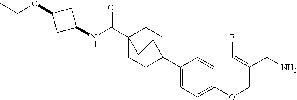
C1(C23CCC(C(NC4CC(OCC)C4)=O)(CC2)CC3)=CC=C(OCC(CN)=CF)C=C1
